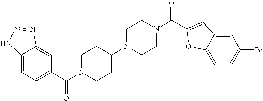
C12=CC=C(C(=O)N3CCC(N4CCN(C(=O)C5=CC6=CC(Br)=CC=C6O5)CC4)CC3)C=C1N=NN2
